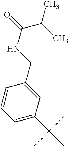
C1=CC=C(C(C)(C)C)C=C1CNC(=O)C(C)C
